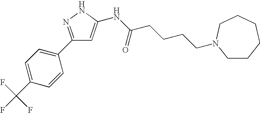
C1(C2=NNC(NC(=O)CCCCN3CCCCCC3)=C2)=CC=C(C(F)(F)F)C=C1
